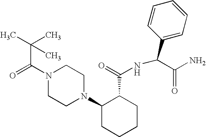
C(N1CCN(C2CCCCC2C(=O)NC(C2=CC=CC=C2)C(N)=O)CC1)(=O)C(C)(C)C
